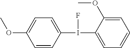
C1=CC(I(C2=CC=CC=C2OC)F)=CC=C1OC
